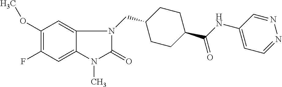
C1(OC)=C(F)C=C2C(=C1)N(CC1CCC(C(NC3=CC=NN=C3)=O)CC1)C(=O)N2C
